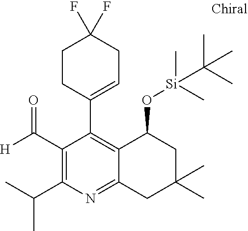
C1(C(=O)[H])=C(C(C)C)N=C2C(=C1C1=CCC(F)(F)CC1)C(O[Si](C)(C)C(C)(C)C)CC(C)(C)C2
